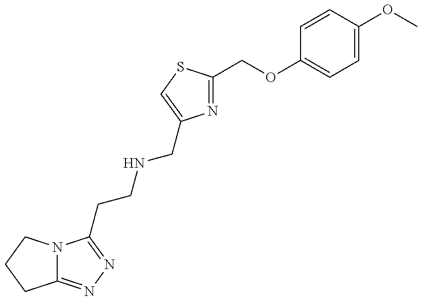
C12=NN=C(CCNCC3=CSC(COC4=CC=C(OC)C=C4)=N3)N1CCC2
